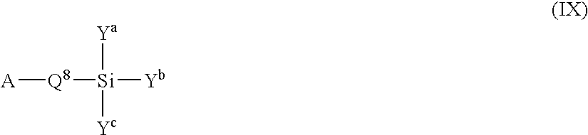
[A][Q8][Si]([Ya])([Yb])[Yc]
